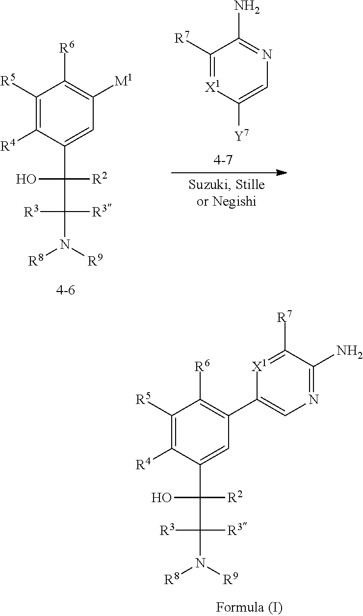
C1([R5])=C([R4])C(C(C([R3])([R3])N([R9])[R8])([R2])O)=CC(C2=CN=C(N)C([R7])=[X1]2)=C1[R6].C1([R5])=C([R4])C(C(C([R3])([R3])N([R9])[R8])([R2])O)=CC([M1])=C1[R6].C1([R7])=[X1]C([Y7])=CN=C1N
